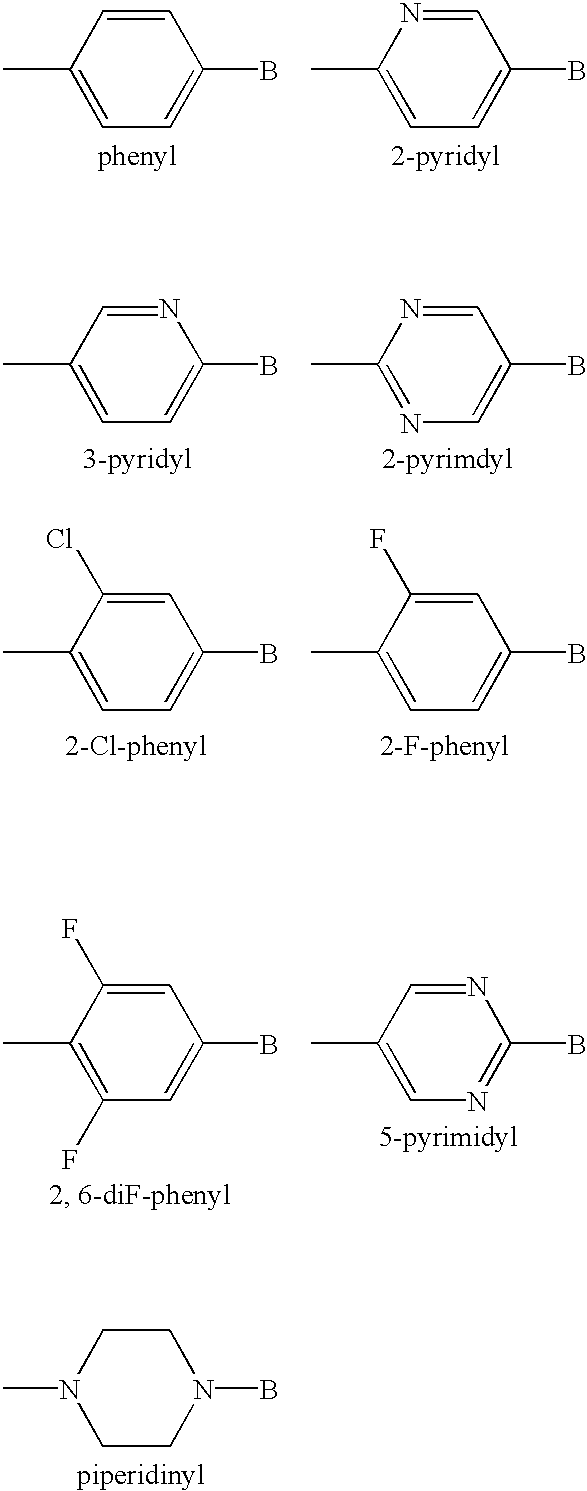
C1(C)=CC=C(B)C=C1.C1(C)=CC=C(B)C=N1.C1(C)=CC=C(B)N=C1.C1(C)=NC=C(B)C=N1.C1(C)=CC=C(B)C=C1Cl.C1(C)=CC=C(B)C=C1F.C1(C)=C(F)C=C(B)C=C1F.C1(C)=CN=C(B)N=C1.C1CN(B)CCN1C
